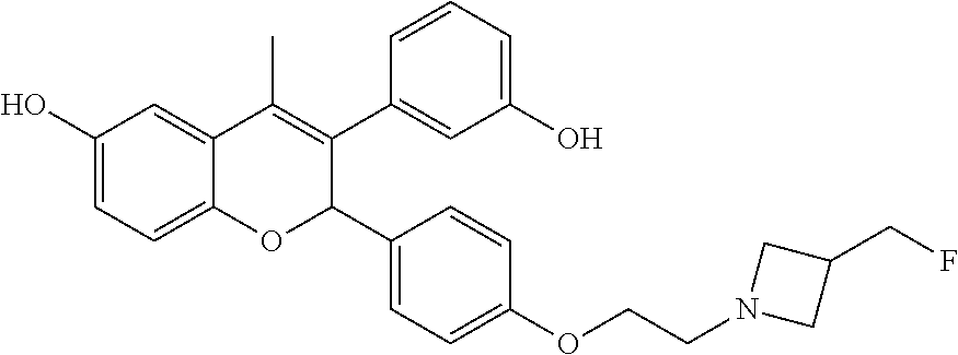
C1(O)=CC=C2C(=C1)C(C)=C(C1=CC(O)=CC=C1)C(C1=CC=C(OCCN3CC(CF)C3)C=C1)O2
